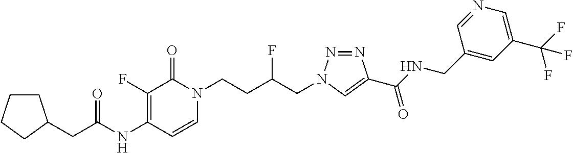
N(C1=C(F)C(=O)N(CCC(CN2N=NC(C(NCC3=CC(C(F)(F)F)=CN=C3)=O)=C2)F)C=C1)C(=O)CC1CCCC1
